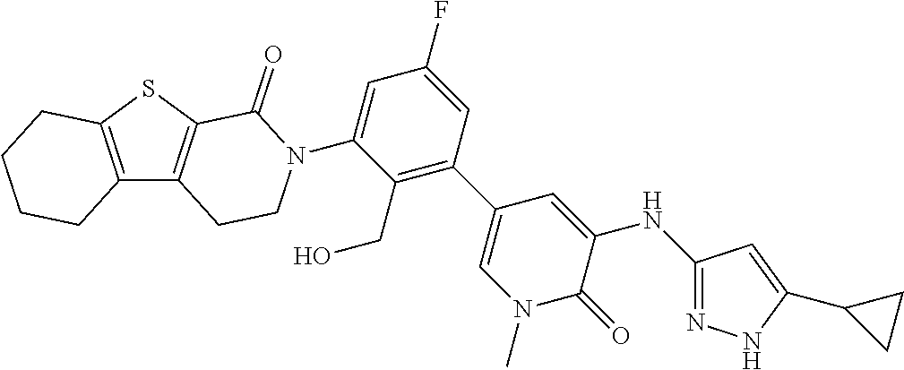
C12=C(SC3=C1CCN(C1=CC(F)=CC(C4=CN(C)C(=O)C(NC5=NNC(C6CC6)=C5)=C4)=C1CO)C3=O)CCCC2
